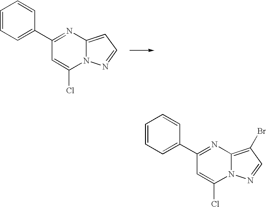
C1=CC=C(C2=NC3=CC=NN3C(Cl)=C2)C=C1.C1=CC=C(C2=NC3=C(Br)C=NN3C(Cl)=C2)C=C1
